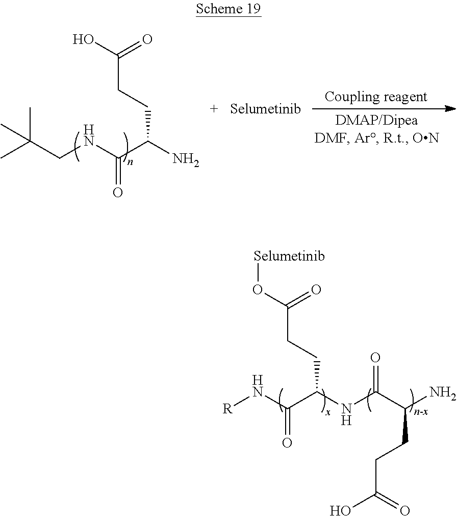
CC(CNC(C(N)CCC(O)=O)=O)(C)C.[R]NC(C(NC(C(N)CCC(O)=O)=O)CCC(O[Selumetinib])=O)=O
